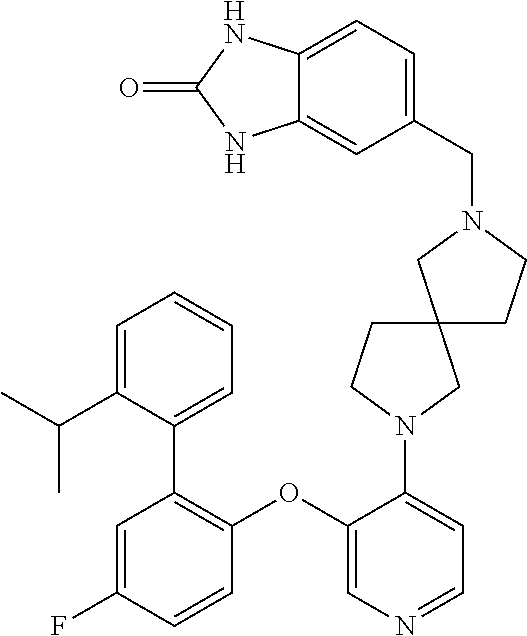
C1(OC2=C(C3=CC=CC=C3C(C)C)C=C(F)C=C2)=CN=CC=C1N1CCC2(CCN(CC3=CC=C4C(=C3)NC(=O)N4)C2)C1
